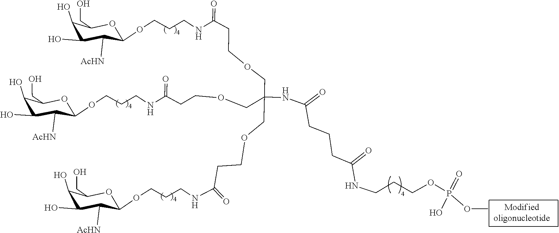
C(COC1C([AcHN])C(O)C(O)C(CO)O1)CNC(CCOCC(NC(CCCC(=O)NCCCOP(=O)(O)OC)=O)(COCCC(NCCCOC1C([AcHN])C(O)C(O)C(CO)O1)=O)COCCC(NCCCOC1C([AcHN])C(O)C(O)C(CO)O1)=O)=O
